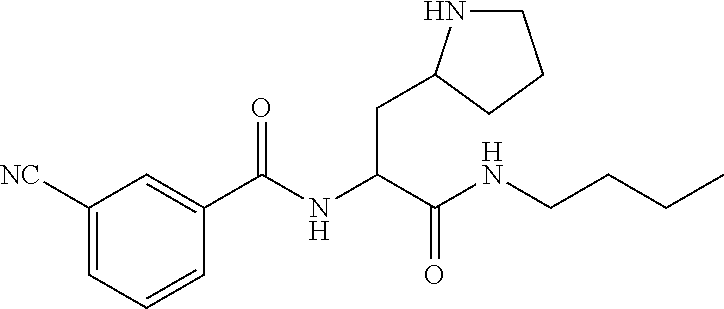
C1([NC])=CC=CC(C(NC(C(NCCCC)=O)CC2NCCC2)=O)=C1
